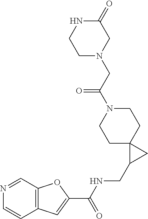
C12=C(C=NC=C1)OC(C(NCC1CC13CCN(C(CN1CC(=O)NCC1)=O)CC3)=O)=C2
